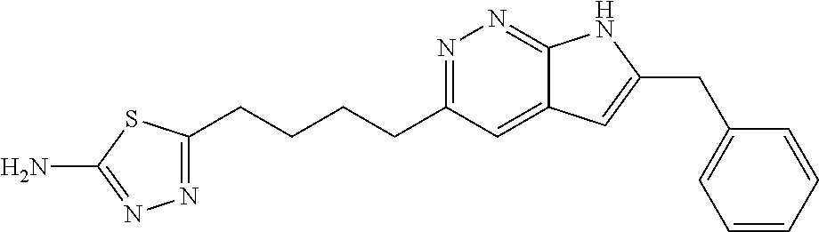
N1=C(CCCCC2=NN=C(N)S2)C=C2C(=N1)NC(CC1=CC=CC=C1)=C2
